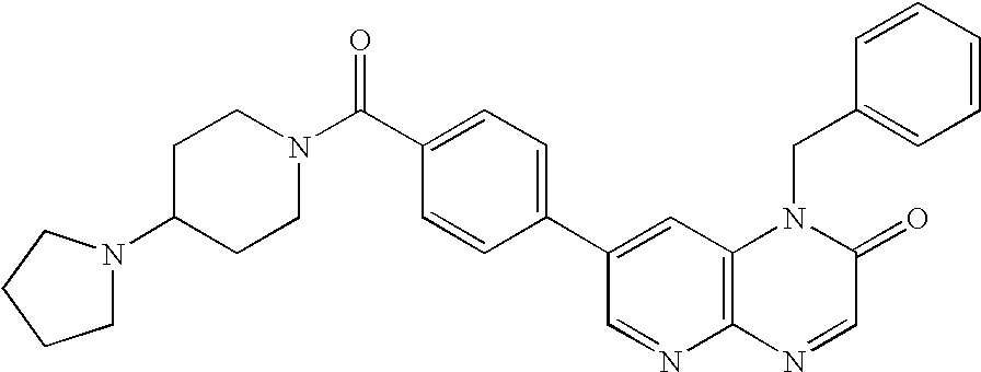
C1(C2=CC3=C(N=C2)N=CC(=O)N3CC2=CC=CC=C2)=CC=C(C(N2CCC(N3CCCC3)CC2)=O)C=C1
